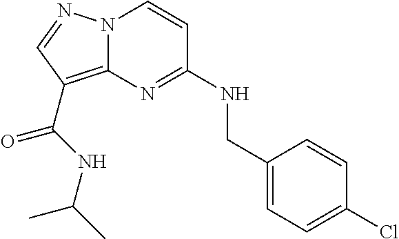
C1(Cl)=CC=C(CNC2=NC3=C(C(=O)NC(C)C)C=NN3C=C2)C=C1
